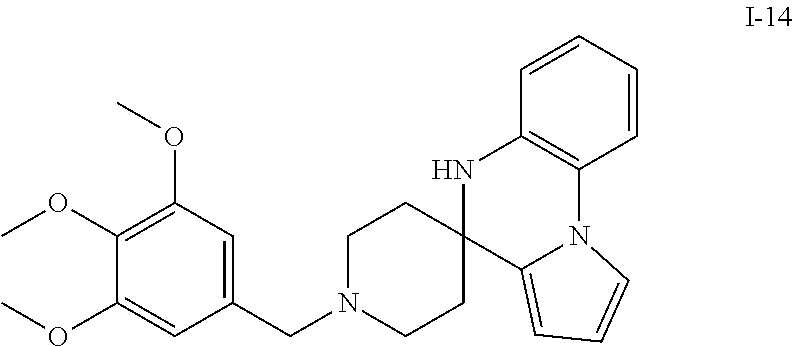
C1=CC2=C(C=C1)N1C(=CC=C1)C1(N2)CCN(CC2=CC(OC)=C(OC)C(OC)=C2)CC1
